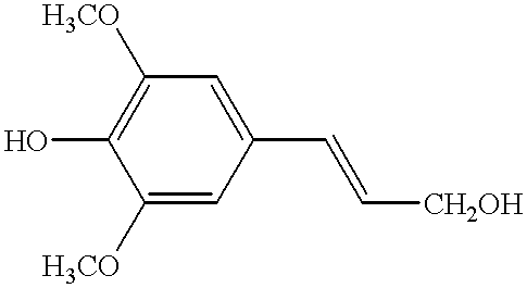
C1([H3CO])=CC(C=C[CH2OH])=CC([H3CO])=C1O
